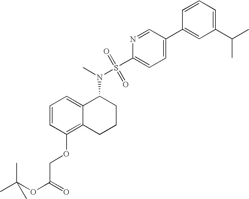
C1=CC=C2C(=C1OCC(OC(C)(C)C)=O)CCCC2N(S(C1=CC=C(C2=CC(C(C)C)=CC=C2)C=N1)(=O)=O)C
